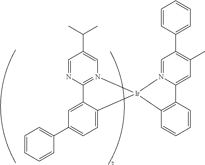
C12=N(C=C(C(C)C)C=N1)[Ir]1(C3=CC=C(C4=CC=CC=C4)C=C23)C2=C(C3=CC(C)=C(C4=CC=CC=C4)C=N31)C=CC=C2
